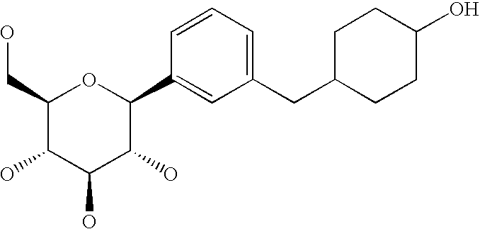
C1(CO)C(O)C(O)C(O)C(C2=CC(CC3CCC(O)CC3)=CC=C2)O1
